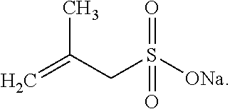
C=C(C)CS(=O)(=O)[ONa]
